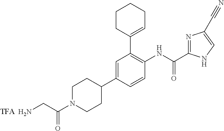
NCC(N1CCC(C2=CC(C3=CCCCC3)=C(NC(=O)C3=NC(C#N)=CN3)C=C2)CC1)=O
